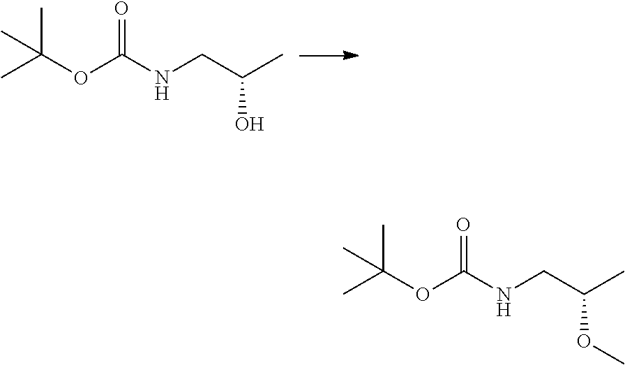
N(CC(C)O)C(OC(C)(C)C)=O.N(CC(C)OC)C(OC(C)(C)C)=O
